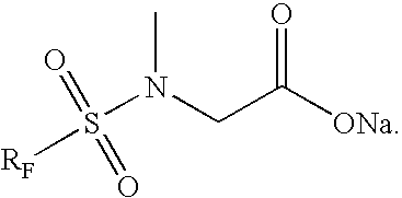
S(N(CC([ONa])=O)C)(=O)(=O)[RF]
